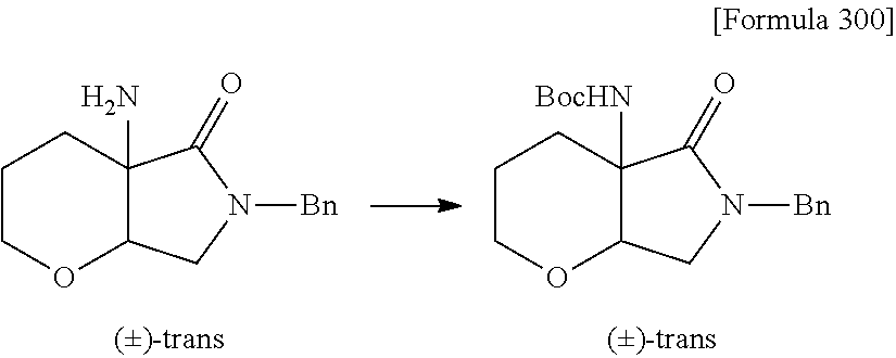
C1COC2C(N)(C1)C(=O)N([Bn])C2.C1COC2C([BocHN])(C1)C(=O)N([Bn])C2
